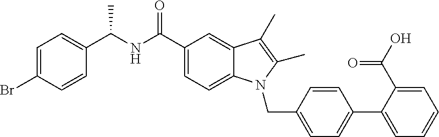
C1(CN2C3=CC=C(C(NC(C4=CC=C(Br)C=C4)C)=O)C=C3C(C)=C2C)=CC=C(C2=CC=CC=C2C(O)=O)C=C1
